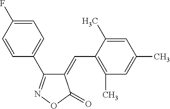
C1(=CC2=C(C)C=C(C)C=C2C)C(C2=CC=C(F)C=C2)=NOC1=O
